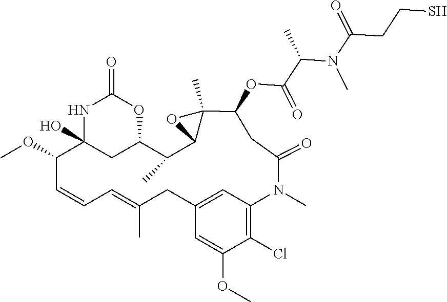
N1C2(O)CC(OC1=O)C(C)C1C(C)(O1)C(OC(C(C)N(C(CCS)=O)C)=O)CC(=O)N(C)C1=C(Cl)C(OC)=CC(=C1)CC(C)=CC=CC2OC
